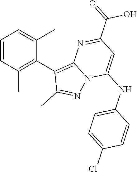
C1(C(=O)O)=NC2=C(C3=C(C)C=CC=C3C)C(C)=NN2C(NC2=CC=C(Cl)C=C2)=C1
